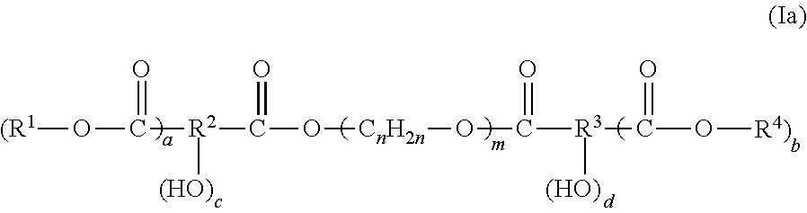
O=C(O[(R1])[R2](C(=O)O[CnH2n]OC([R3](C(O[R4)])=O)[(HO)])=O)[(HO)]
